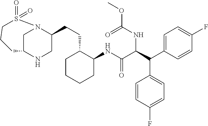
C1C2NCC(CCC3C(NC(C(C(C4=CC=C(F)C=C4)C4=CC=C(F)C=C4)NC(=O)OC)=O)CCCC3)N1S(=O)(=O)CCC2
